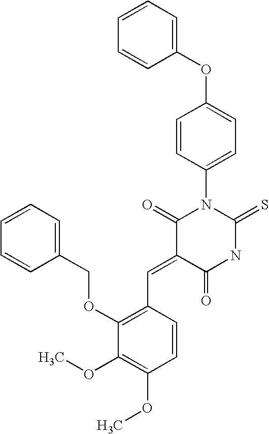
C1(OC2=CC=C(N3C(=O)C(=CC4=C(OCC5=CC=CC=C5)C(OC)=C(OC)C=C4)C(=O)NC3=S)C=C2)=CC=CC=C1
